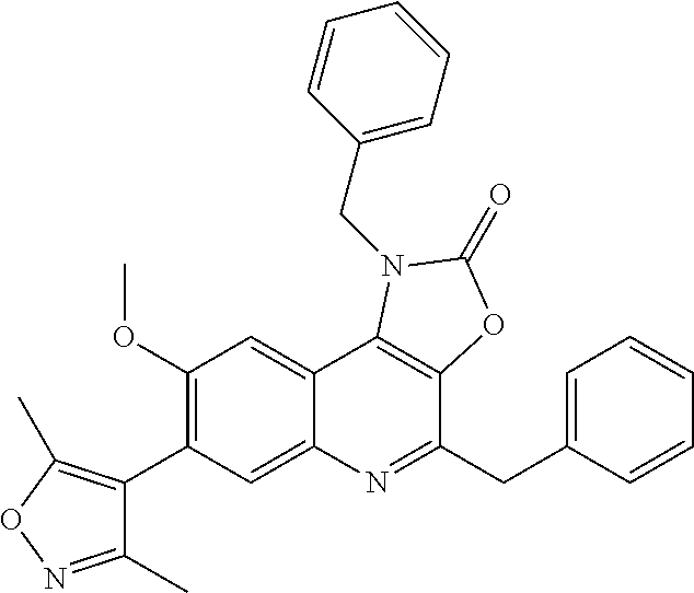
C1(C)=NOC(C)=C1C1=C(OC)C=C2C(=C1)N=C(CC1=CC=CC=C1)C1=C2N(CC2=CC=CC=C2)C(=O)O1
